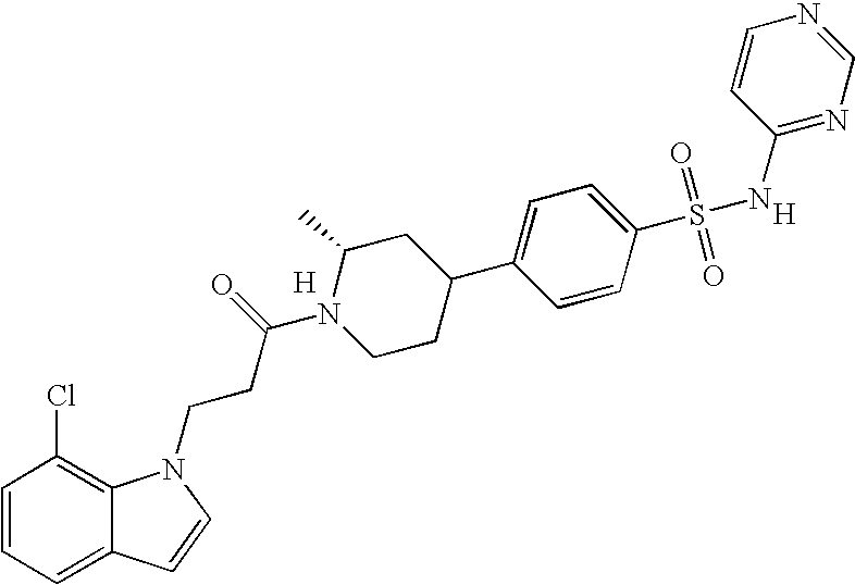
[H].C1=CC=C2C(=C1Cl)N(CCC(N1CCC(C3=CC=C(S(=O)(=O)NC4=NC=NC=C4)C=C3)CC1C)=O)C=C2.[H]
